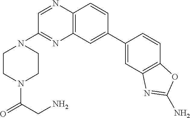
C12=C(C=CC(C3=CC4=C(C=C3)OC(N)=N4)=C1)N=CC(N1CCN(C(=O)CN)CC1)=N2
